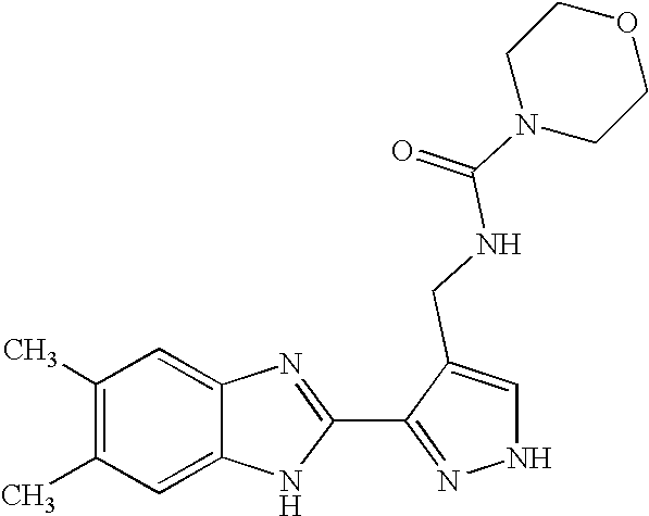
C1=C2C(=CC(C)=C1C)N=C(C1=NNC=C1CNC(N1CCOCC1)=O)N2
